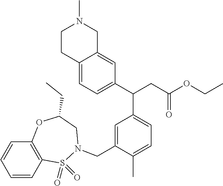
C12=CC=C(C(CC(OCC)=O)C3=CC=C(C)C(CN4S(=O)(=O)C5=C(C=CC=C5)OC(CC)C4)=C3)C=C1CN(C)CC2
